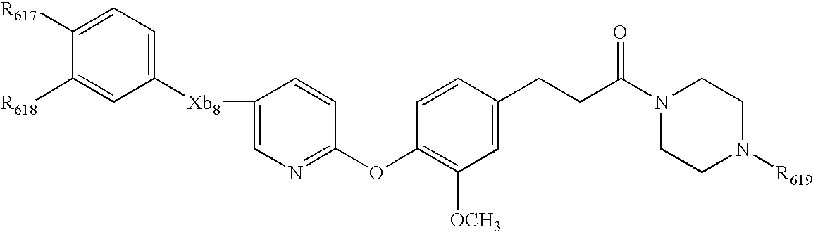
C1([R618])=CC([Xb8]C2=CN=C(OC3=C([OCH3])C=C(CCC(N4CCN([R619])CC4)=O)C=C3)C=C2)=CC=C1[R617]
